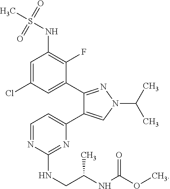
C1=NC(NCC(NC(OC)=O)C)=NC(C2=CN(C(C)C)N=C2C2=CC(Cl)=CC(NS(C)(=O)=O)=C2F)=C1
